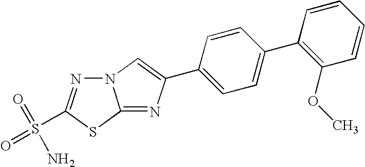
N12N=C(S(=O)(=O)N)SC1=NC(C1=CC=C(C3=C(OC)C=CC=C3)C=C1)=C2
